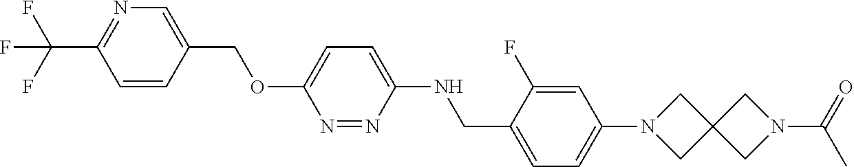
C1=CC(C(F)(F)F)=NC=C1COC1=CC=C(NCC2=CC=C(N3CC4(C3)CN(C(C)=O)C4)C=C2F)N=N1
